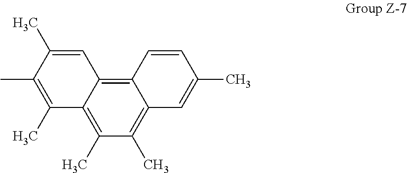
C12=C3C(=C(C)C(C)=C1C=C(C)C=C2)C(C)=C(C)C(C)=C3
